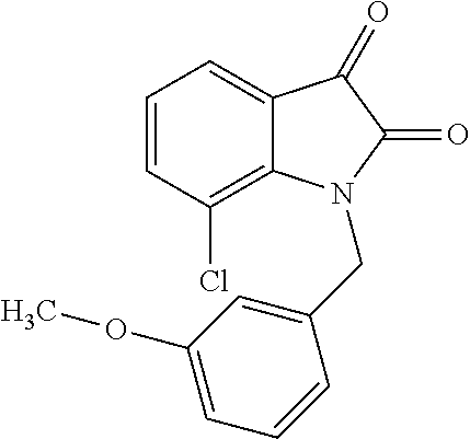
C12=CC=CC(Cl)=C1N(CC1=CC(OC)=CC=C1)C(=O)C2=O
